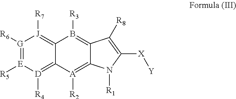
[D]1([R4])=C2C(=[J]([R7])[G]([R6])=[E]1[R5])B([R3])=C1C(=[A]2[R2])N([R1])C([X][Y])=C1[R8]
